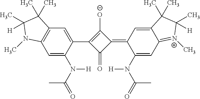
C1=C(N(C(C)=O)[H])C(C2=C([O-])C(=C3C(N([H])C(C)=O)=CC4=[N+](C)C(C)([H])C(C)(C)C4=C3)C2=O)=CC2=C1N(C)C(C)([H])C2(C)C
